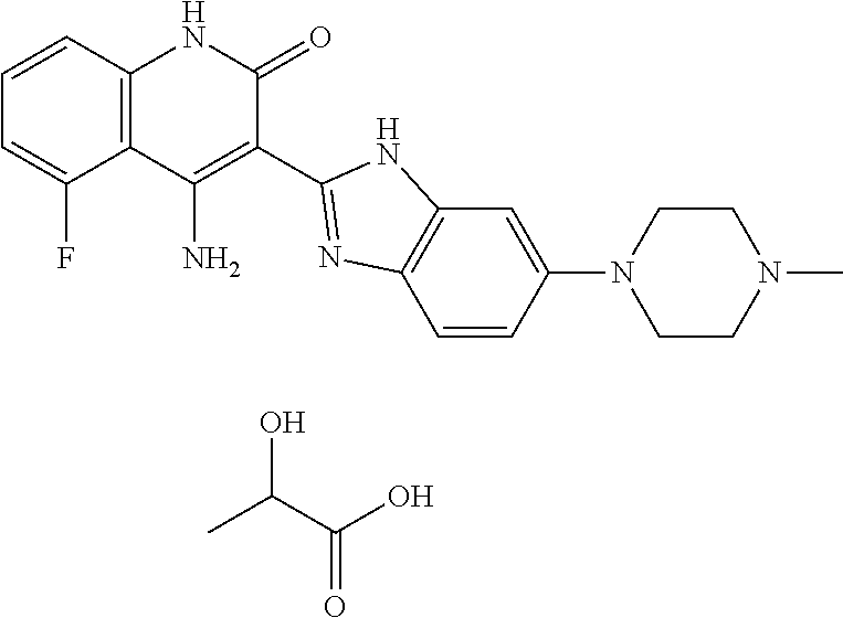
C12=C(C=CC=C1F)NC(=O)C(C1=NC3=C(N1)C=C(N1CCN(C)CC1)C=C3)=C2N.OC(C(O)=O)C
